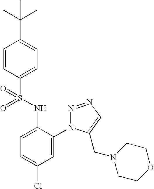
C1=CC(S(NC2=CC=C(Cl)C=C2N2N=NC=C2CN2CCOCC2)(=O)=O)=CC=C1C(C)(C)C
